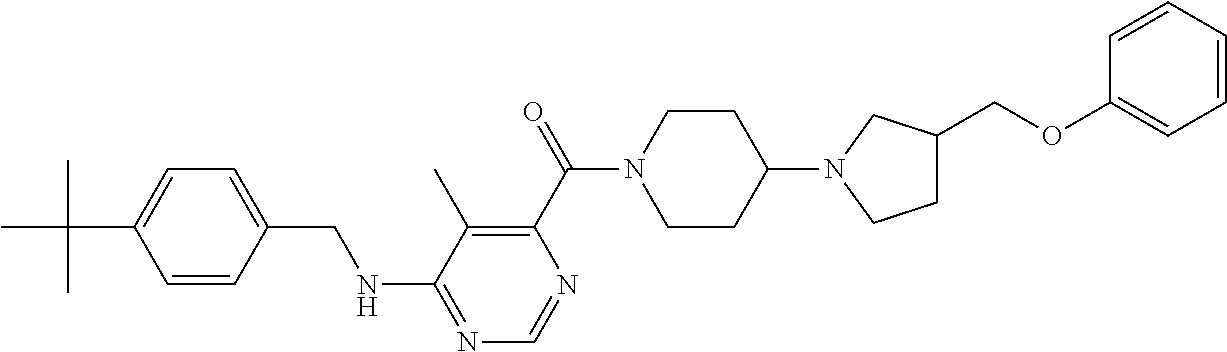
C1=CC(CNC2=NC=NC(C(=O)N3CCC(N4CCC(COC5=CC=CC=C5)C4)CC3)=C2C)=CC=C1C(C)(C)C
